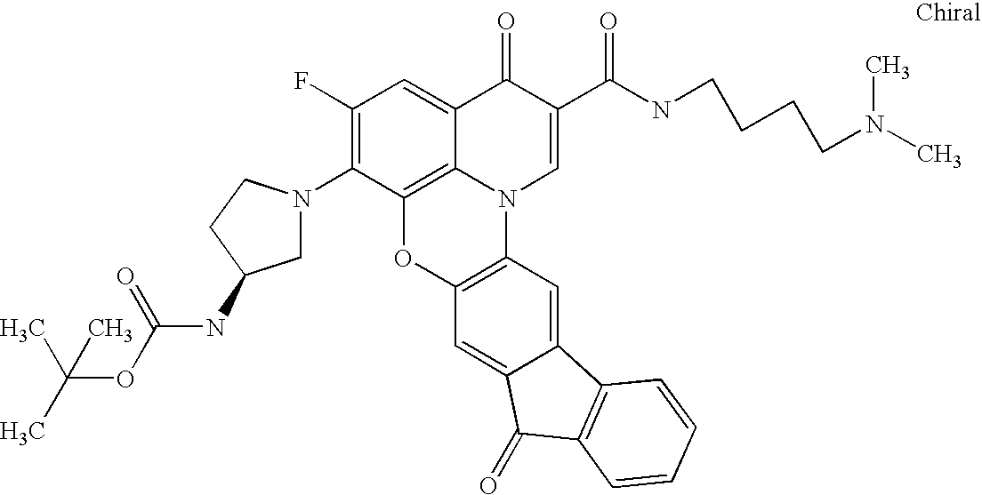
C1(F)=C(N2CC(NC(=O)OC(C)(C)C)CC2)C2=C3C(=C1)C(=O)C(C(=O)NCCCCN(C)C)=CN3C1=C(O2)C=C2C(=C1)C1=C(C2=O)C=CC=C1
